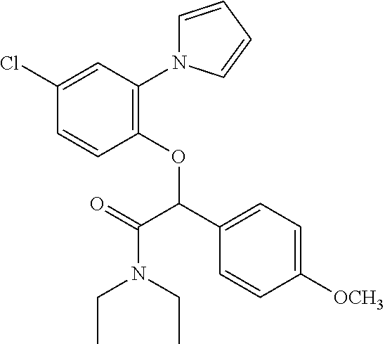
C1(Cl)=CC(N2C=CC=C2)=C(OC(C2=CC=C([OCH3])C=C2)C(N(CC)CC)=O)C=C1
